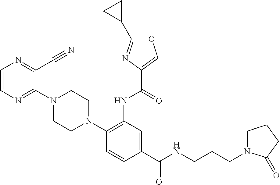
C1=CN=C(C#N)C(N2CCN(C3=C(NC(=O)C4=COC(C5CC5)=N4)C=C(C(NCCCN4CCCC4=O)=O)C=C3)CC2)=N1
